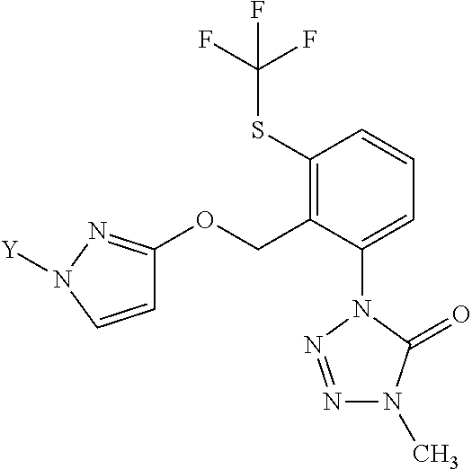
C1=C(N2N=NN(C)C2=O)C(COC2=NN([Y])C=C2)=C(SC(F)(F)F)C=C1
